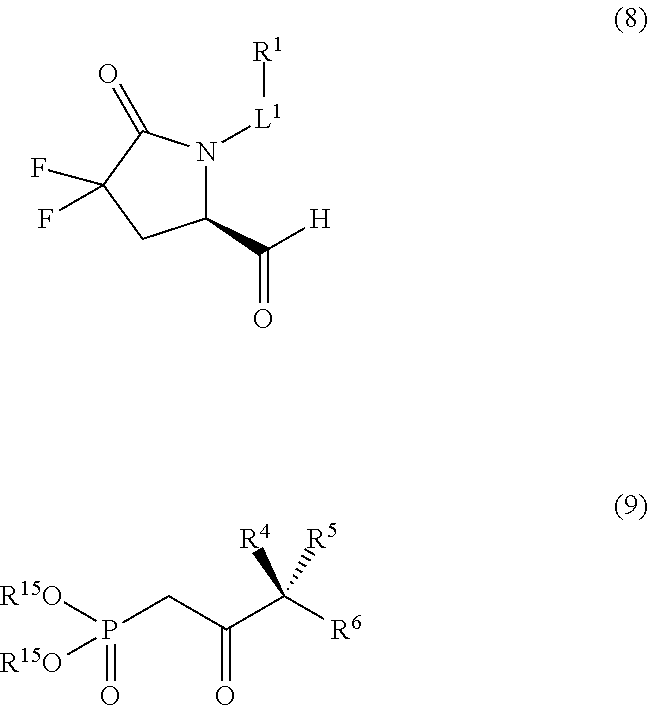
C1(C([H])=O)N([L1][R1])C(=O)C(F)(F)C1.[R15O]P(CC(C([R6])([R4])[R5])=O)(=O)[R15O]
